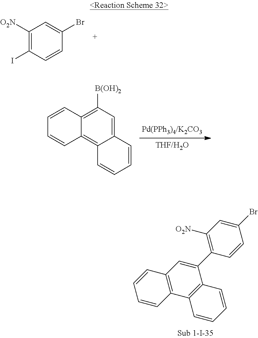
C1([O2N])=C(I)C=CC(Br)=C1.C12=CC([B(OH)2])=C3C(=C1C=CC=C2)C=CC=C3.C12=C(C3=C(C(C4=C([O2N])C=C(Br)C=C4)=C1)C=CC=C3)C=CC=C2
